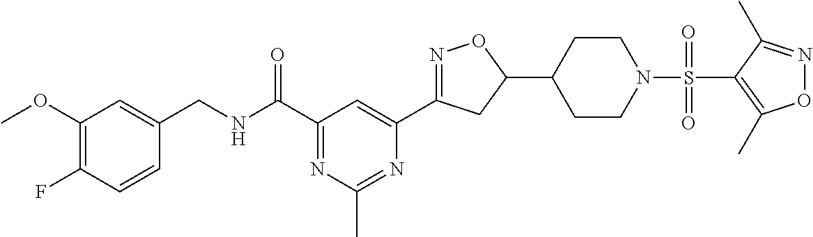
C1(OC)=C(F)C=CC(CNC(C2=NC(C)=NC(C3=NOC(C4CCN(S(C5=C(C)ON=C5C)(=O)=O)CC4)C3)=C2)=O)=C1
